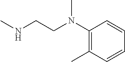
N(CCN(C1=C(C)C=CC=C1)C)C
